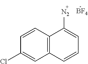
C12=C(C=CC(Cl)=C1)C([N2])=CC=C2.[BF4]
